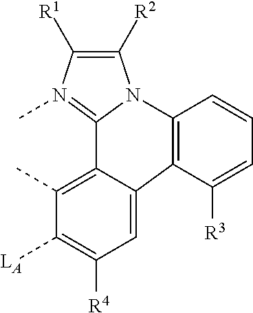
C1([R2])=C([R1])N(C)=C2N1C1=C(C3=CC([R4])=C([LA])C(C)=C23)C([R3])=CC=C1
